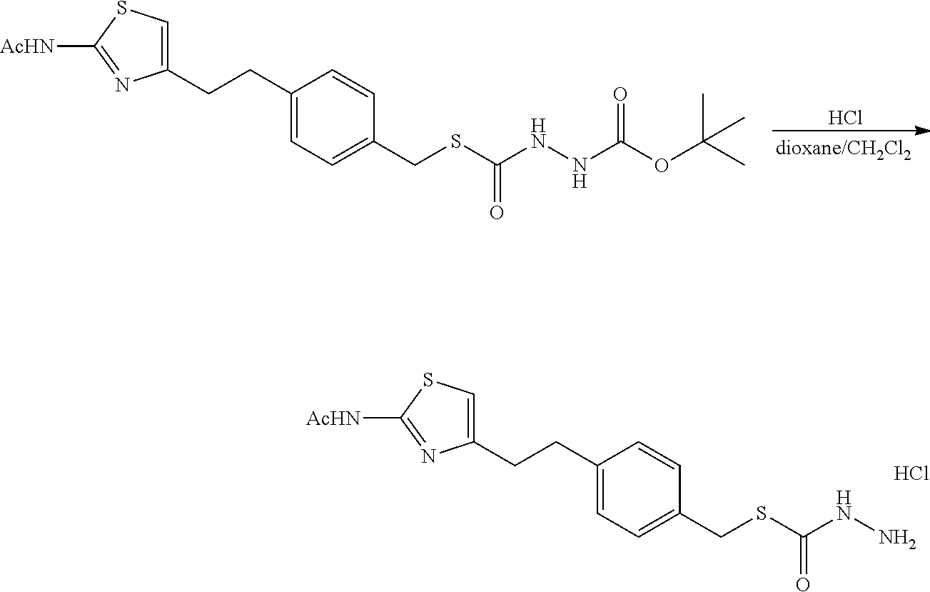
Cl.C1(CCC2=CC=C(CSC(NNC(OC(C)(C)C)=O)=O)C=C2)=CSC([AcHN])=N1.Cl.C1(CCC2=CC=C(CSC(NN)=O)C=C2)=CSC([AcHN])=N1
